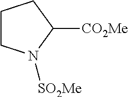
C1CN([SO2Me])C([CO2Me])C1
